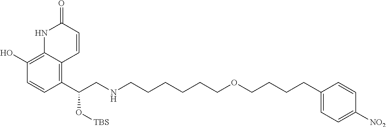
C1(O)=C2C(=C(C(CNCCCCCCOCCCCC3=CC=C([NO2])C=C3)O[TBS])C=C1)C=CC(=O)N2
